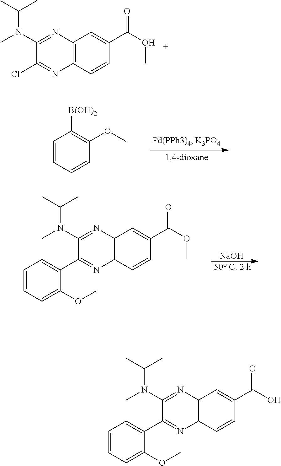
C12=C(C=CC(C(OC)=O)=C1)N=C(Cl)C(N(C)C(C)C)=N2.C1=CC=CC(OC)=C1[B(OH)2].[NaOH].[50 C. 2 h].C12=C(C=CC(C(OC)=O)=C1)N=C(C1=CC=CC=C1OC)C(N(C)C(C)C)=N2.C12=C(C=CC(C(O)=O)=C1)N=C(C1=CC=CC=C1OC)C(N(C)C(C)C)=N2
